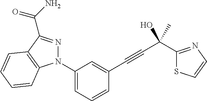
N1(C2=CC=CC(C#CC(C3=NC=CS3)(O)C)=C2)N=C(C(N)=O)C2=C1C=CC=C2
